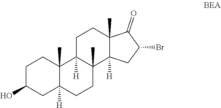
OC1CC2([H])C(C)(CC1)C1([H])CCC3(C)C(=O)C(Br)CC3([H])C1(C)CC2
